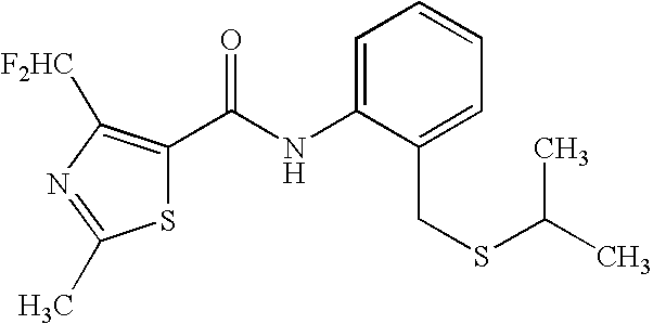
S1C(C(NC2=CC=CC=C2CSC(C)C)=O)=C([F2HC])N=C1C
